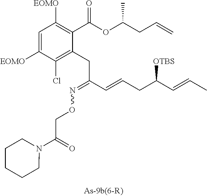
C1(C(OC(CC=C)C)=O)=C([EOMO])C=C([EOMO])C(Cl)=C1CC(C=CCC([OTBS])C=CC)=NOCC(N1CCCCC1)=O
